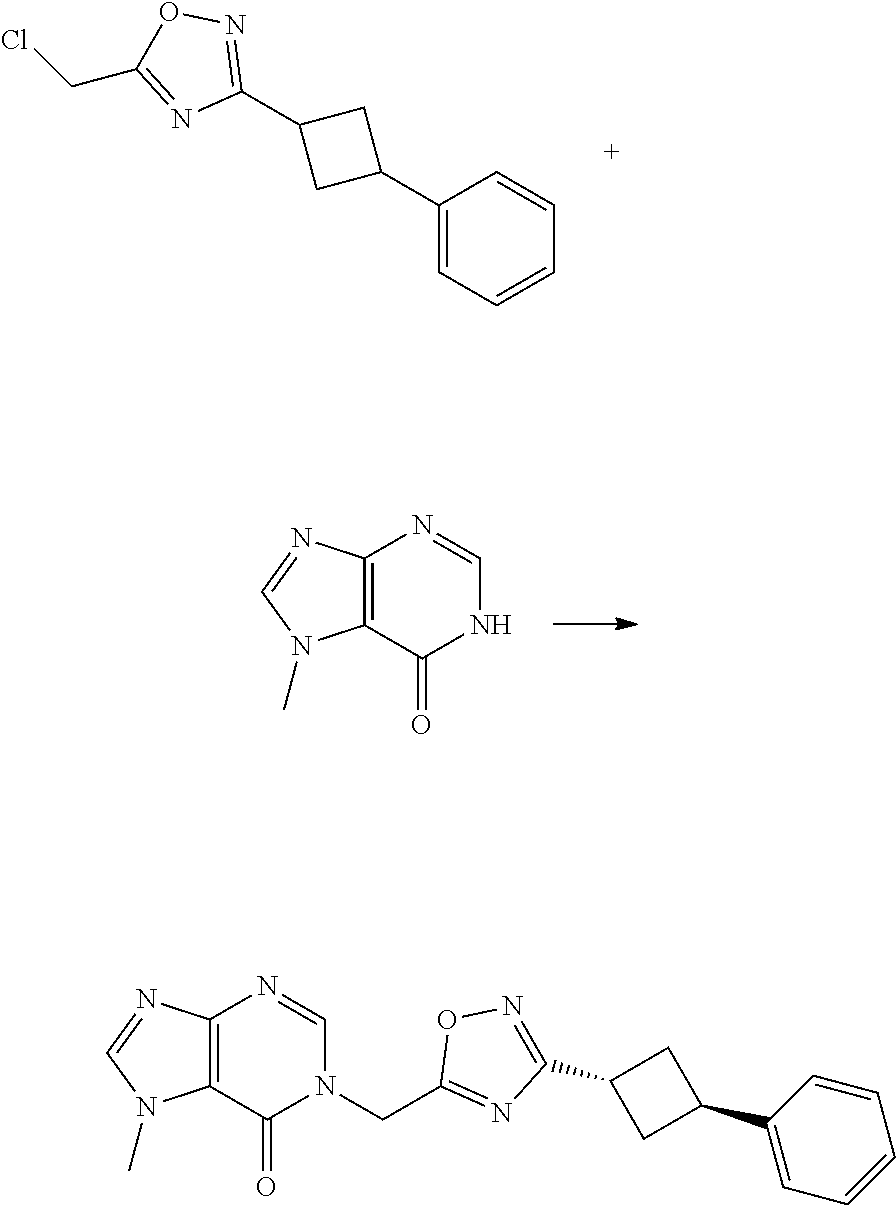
N1C=NC2=C(C1=O)N(C)C=N2.C1(C2CC(C3=NOC(CCl)=N3)C2)=CC=CC=C1.C1(C2=NOC(CN3C=NC4=C(C3=O)N(C)C=N4)=N2)CC(C2=CC=CC=C2)C1
